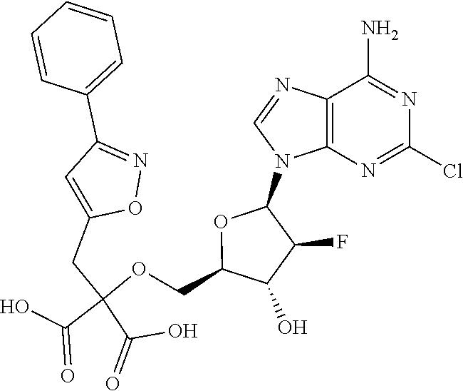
C12=C(N=C(Cl)N=C1N)N(C1OC(COC(C(O)=O)(C(=O)O)CC3=CC(C4=CC=CC=C4)=NO3)C(O)C1F)C=N2
